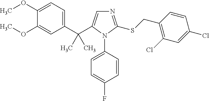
C1(OC)=CC=C(C(C2=CN=C(SCC3=C(Cl)C=C(Cl)C=C3)N2C2=CC=C(F)C=C2)(C)C)C=C1OC
